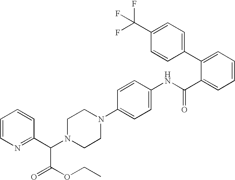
C1=C(C(NC2=CC=C(N3CCN(C(C4=NC=CC=C4)C(OCC)=O)CC3)C=C2)=O)C(C2=CC=C(C(F)(F)F)C=C2)=CC=C1
